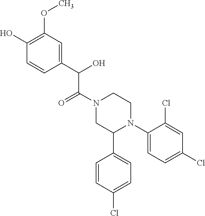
C(C(N1CC(C2=CC=C(Cl)C=C2)N(C2=CC=C(Cl)C=C2Cl)CC1)=O)(C1=CC(OC)=C(O)C=C1)O
